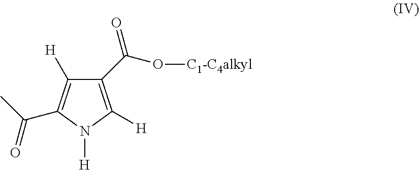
C1(C(O[C1-C4alkyl])=O)=C([H])N([H])C(C(C)=O)=C1[H]
